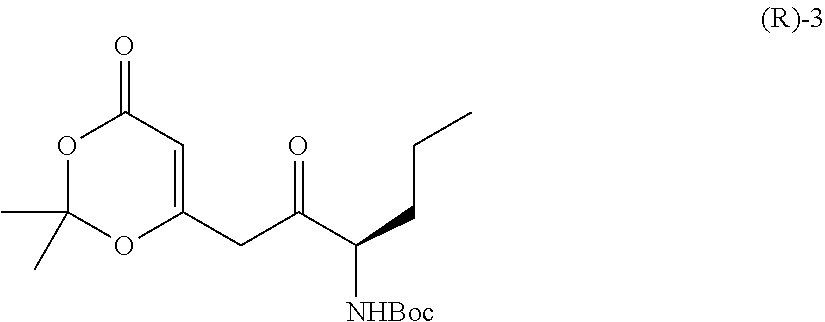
O1C(C)(C)OC(CC(=O)C([NHBoc])CCC)=CC1=O
